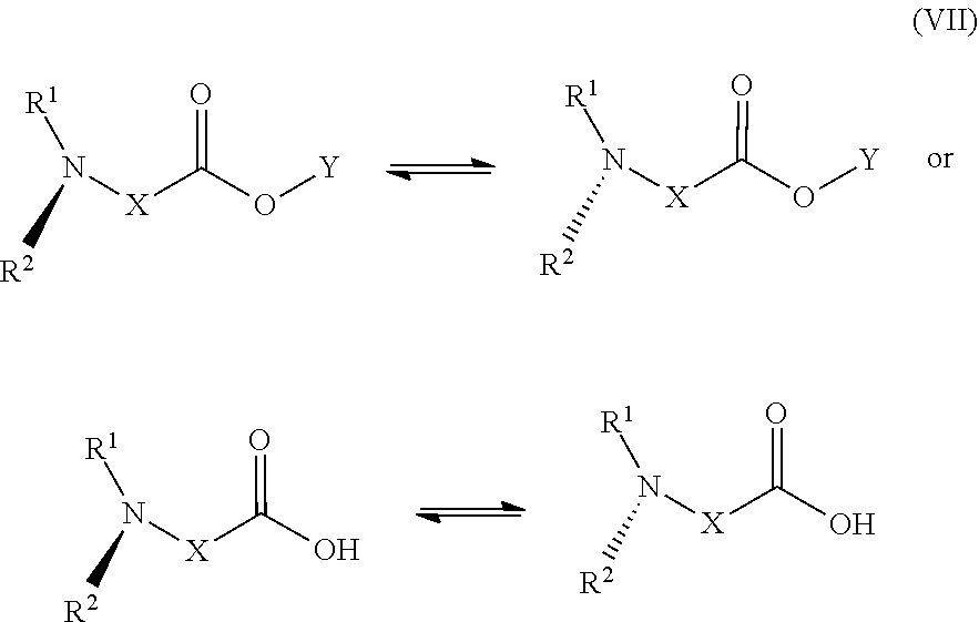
[R2]N([R1])[X]C(O[Y])=O.N([R1])([R2])[X]C(O[Y])=O.N([R1])([R2])[X]C(O)=O.N([R1])([R2])[X]C(=O)O
